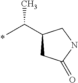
CC(C)C1CC(=O)NC1
